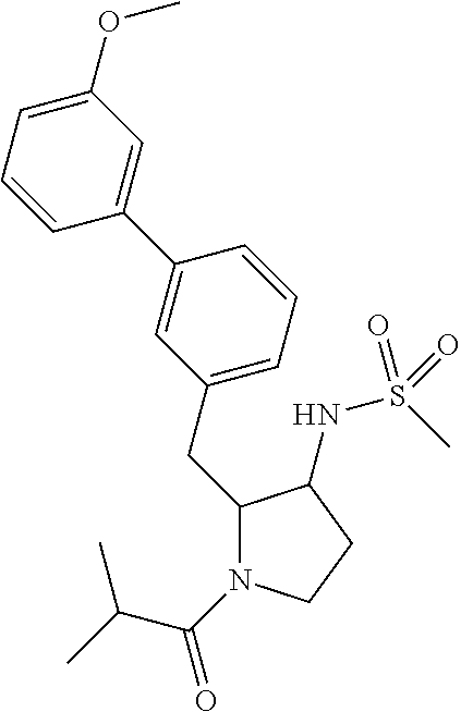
C1(CC2=CC=CC(C3=CC(OC)=CC=C3)=C2)N(C(=O)C(C)C)CCC1NS(C)(=O)=O
